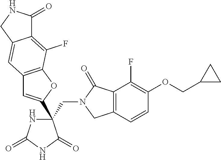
C(C1(C2=CC3=C(O2)C(F)=C2C(=C3)CNC2=O)NC(=O)NC1=O)N1CC2=C(C1=O)C(F)=C(OCC1CC1)C=C2
